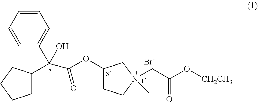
C1=CC=CC=C1C(C(=O)OC1CCN(CC(=O)O[CH2CH3])(C)C1)(C1CCCC1)O.[Br-]
